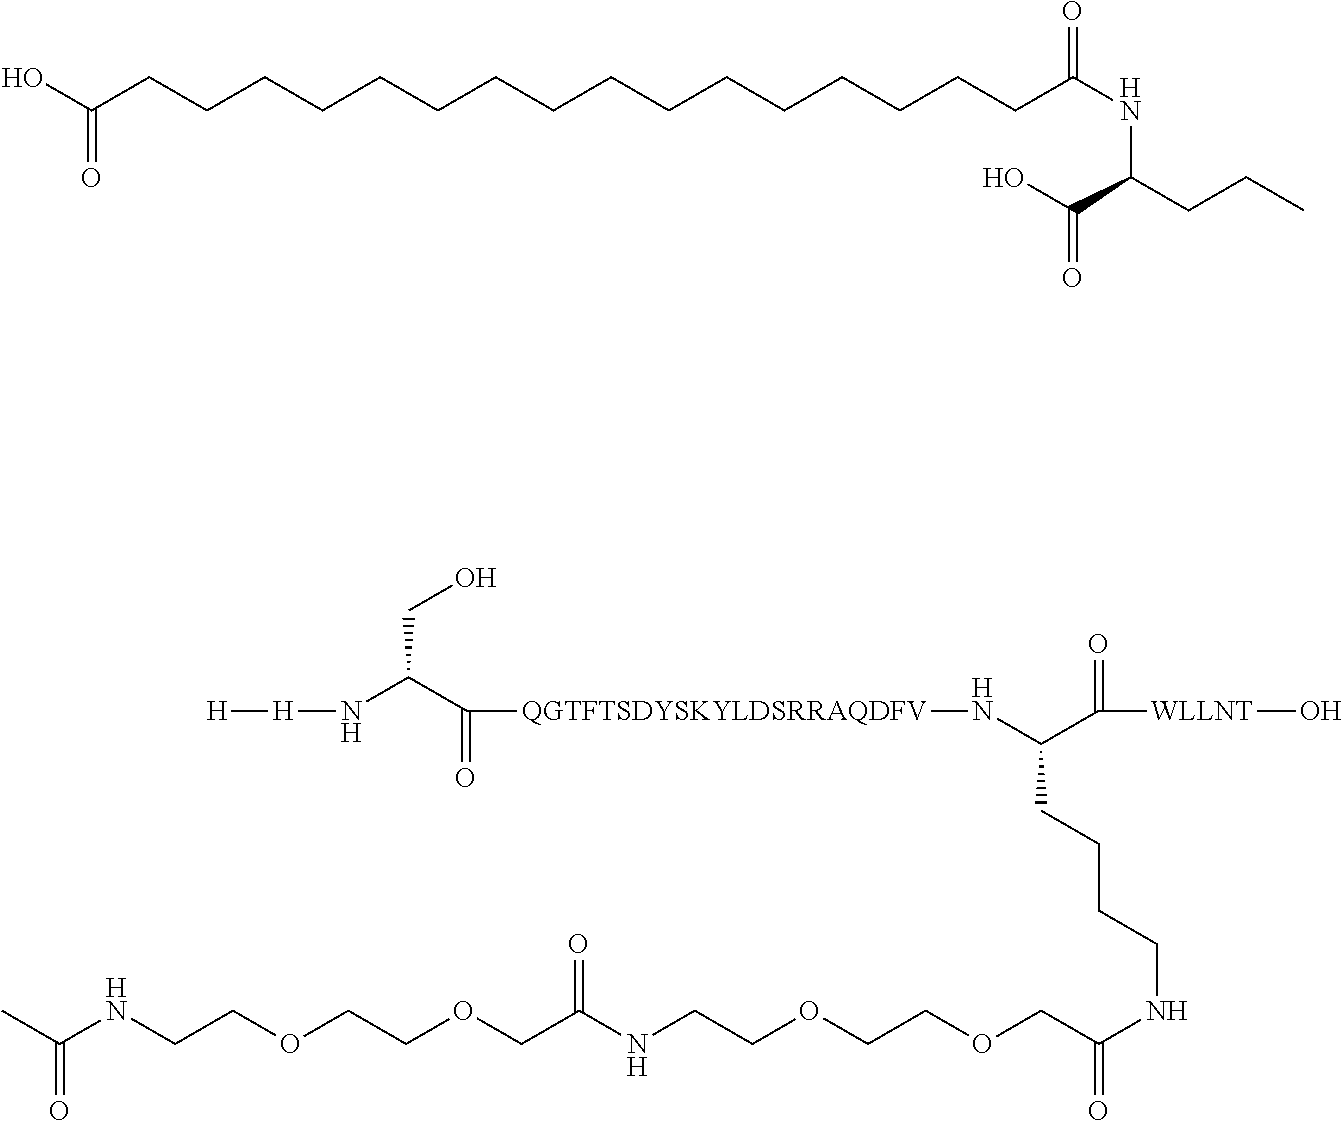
[H][H]NC(C([QGTFTSDYSKYLDSRRAQDFV]NC(C([WLLNT]O)=O)CCCCNC(COCCOCCNC(=O)COCCOCCNC(C)=O)=O)=O)CO.OC(=O)CCCCCCCCCCCCCCCCC(NC(C(O)=O)CCC)=O
